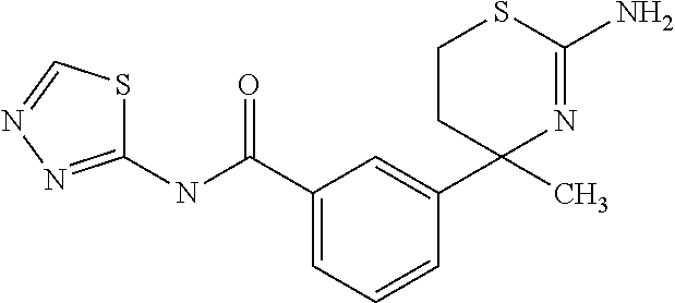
C1(C(=O)NC2=NN=CS2)=CC=CC(C2(C)N=C(N)SCC2)=C1
